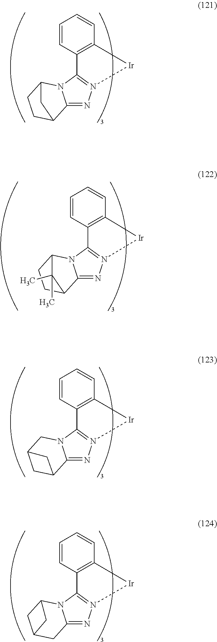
C1=CC2=C(C=C1)[Ir]N1=C2N2C(=N1)C1CCC2C1.C1=CC2=C(C=C1)[Ir]N1=C2N2C(=N1)C1CCC2C1(C)C.C1=CC2=C(C=C1)[Ir]N1=C2N2C(=N1)C1CC(C2)C1.C1=CC2=C(C=C1)[Ir]N1=C2N2C(=N1)CC1CC2C1
